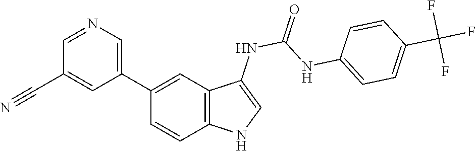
O=C(NC1=CNC2=C1C=C(C1=CN=CC(C#N)=C1)C=C2)NC1=CC=C(C(F)(F)F)C=C1
